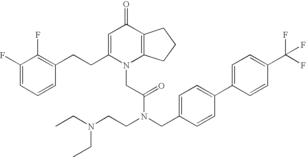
C1=C(CCC2=C(F)C(F)=CC=C2)N(CC(N(CCN(CC)CC)CC2=CC=C(C3=CC=C(C(F)(F)F)C=C3)C=C2)=O)C2=C(C1=O)CCC2
